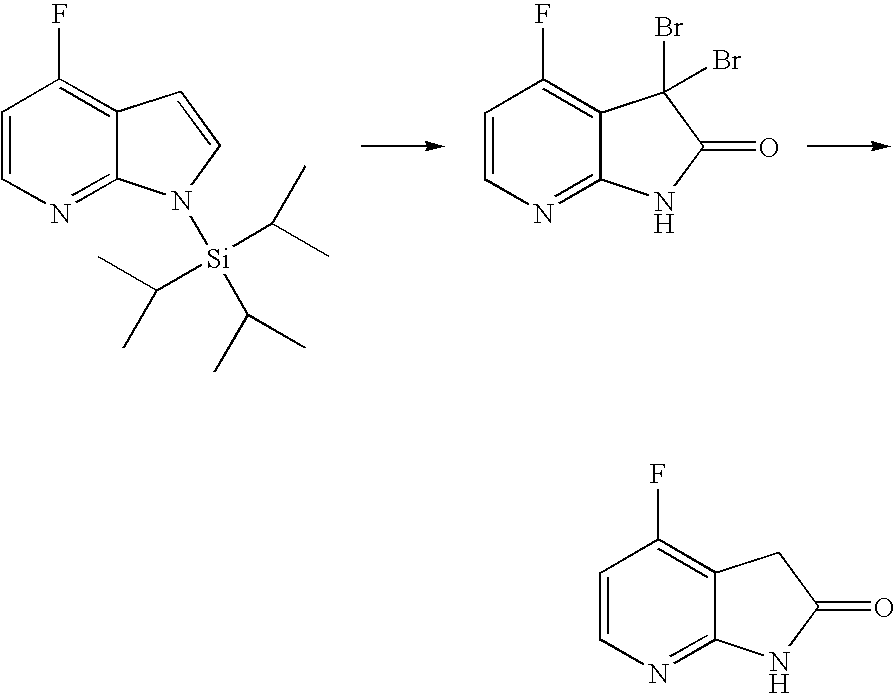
C1=CN=C2C(=C1F)C=CN2[Si](C(C)C)(C(C)C)C(C)C.C1=CN=C2C(=C1F)C(Br)(Br)C(=O)N2.C1=CN=C2C(=C1F)CC(=O)N2
